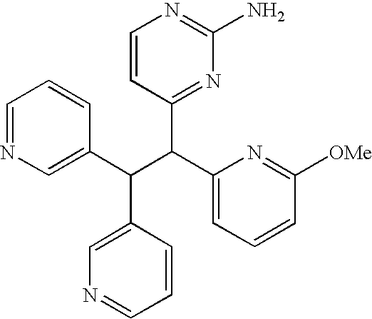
C1=NC=C(C(C(C2=CC=CC([OMe])=N2)C2=NC(N)=NC=C2)C2=CN=CC=C2)C=C1
